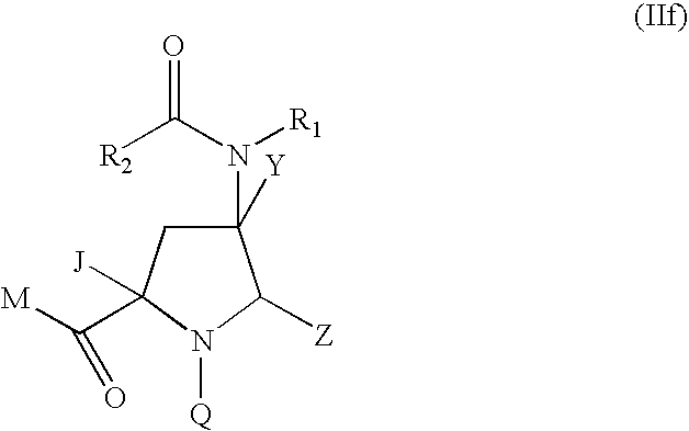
C1(N(C(=O)[R2])[R1])([Y])CC([J])(C([M])=O)N([Q])C1[Z]
